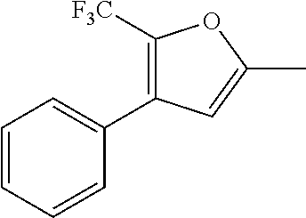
C1=CC=CC(C2=C([F3C])OC(C)=C2)=C1
